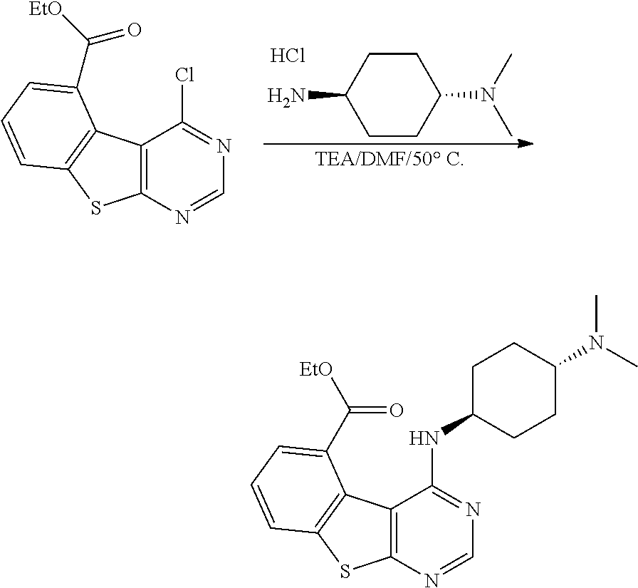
C1CC(N(C)C)CCC1N.Cl.[TEA/DMF/50 C].C12=C(N=CN=C1Cl)SC1=C2C(C([EtO])=O)=CC=C1.C12=C(N=CN=C1NC1CCC(N(C)C)CC1)SC1=C2C(C([EtO])=O)=CC=C1
